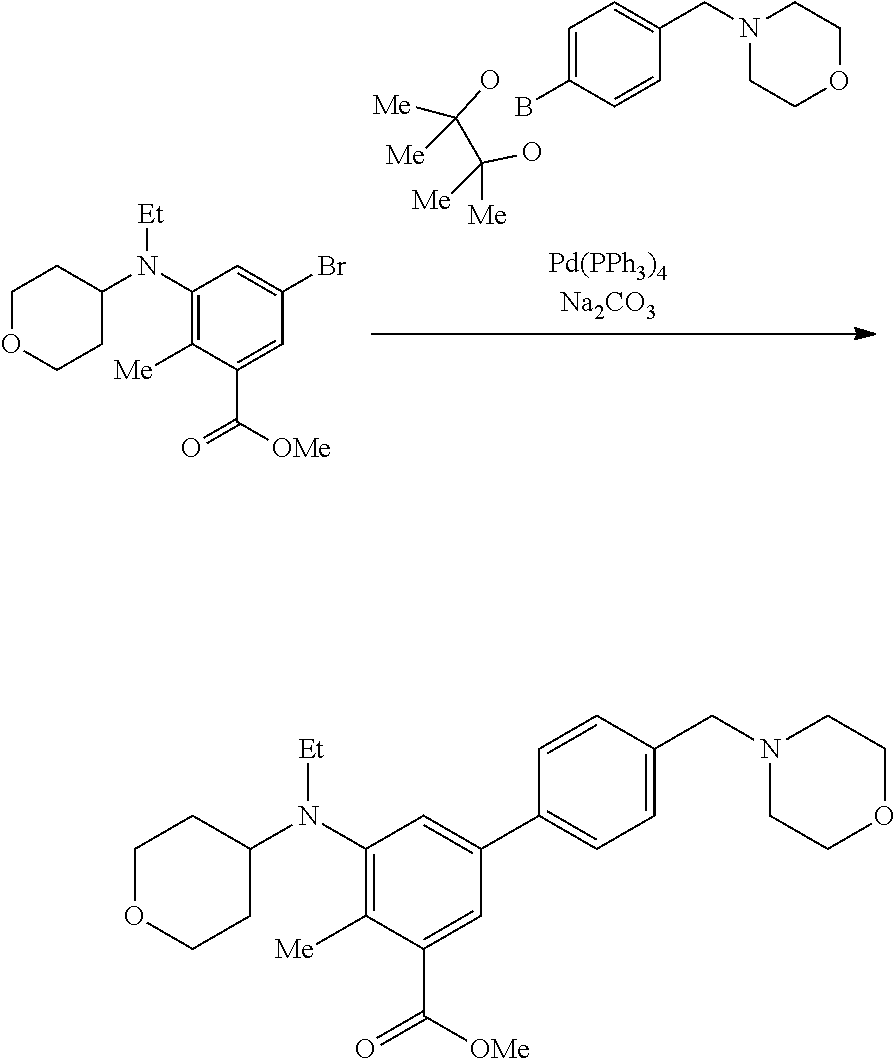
OC(C(O)([Me])[Me])([Me])[Me].C1=C(B)C=CC(CN2CCOCC2)=C1.C1(N(C2CCOCC2)[Et])=C([Me])C(C(=O)[OMe])=CC(Br)=C1.C1(N(C2CCOCC2)[Et])=C([Me])C(C(=O)[OMe])=CC(C2=CC=C(CN3CCOCC3)C=C2)=C1
